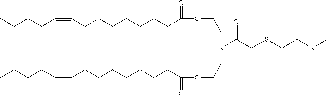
C(CCCCCCC(=O)OCCN(CCOC(CCCCCCCC=CCCCC)=O)C(CSCCN(C)C)=O)C=CCCCC
